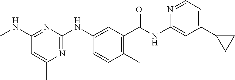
C1=CC(C)=C(C(NC2=CC(C3CC3)=CC=N2)=O)C=C1NC1=NC(C)=CC(NC)=N1
